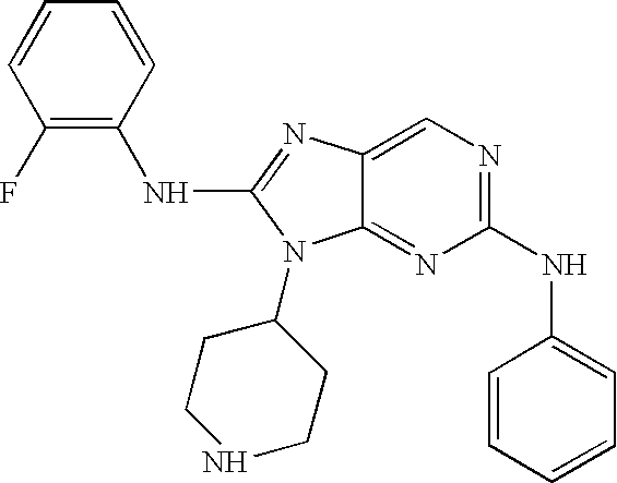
C1=CC(F)=C(NC2=NC3=CN=C(NC4=CC=CC=C4)N=C3N2C2CCNCC2)C=C1
